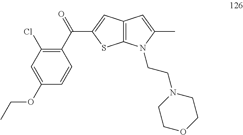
C1(C(=O)C2=CC3=C(S2)N(CCN2CCOCC2)C(C)=C3)=C(Cl)C=C(OCC)C=C1
